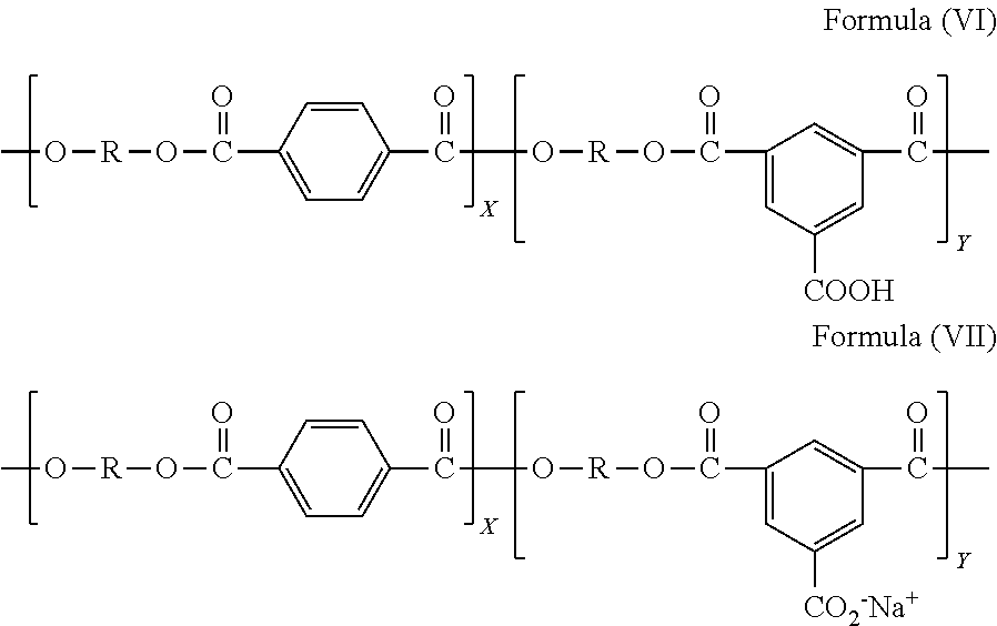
[R](OC(C1=CC=C(C(O[R]OC(C2=CC([COOH])=CC(C(C)=O)=C2)=O)=O)C=C1)=O)OC.[R](OC(C1=CC=C(C(O[R]OC(C2=CC([CO2-Na+])=CC(C(C)=O)=C2)=O)=O)C=C1)=O)OC
